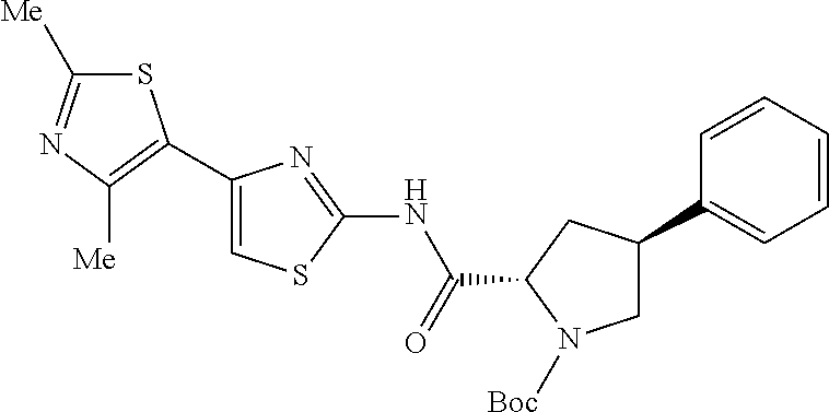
S1C([Me])=NC([Me])=C1C1=CSC(NC(C2N([Boc])CC(C3=CC=CC=C3)C2)=O)=N1
